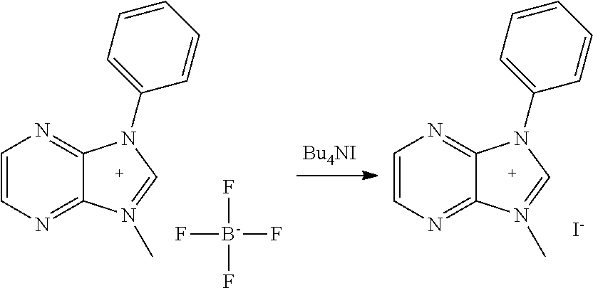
C1=CN=C2C(=N1)N(C1=CC=CC=C1)C=N2C.F[B-](F)(F)F.C1=CN=C2C(=N1)N(C1=CC=CC=C1)C=N2C.[I-]
